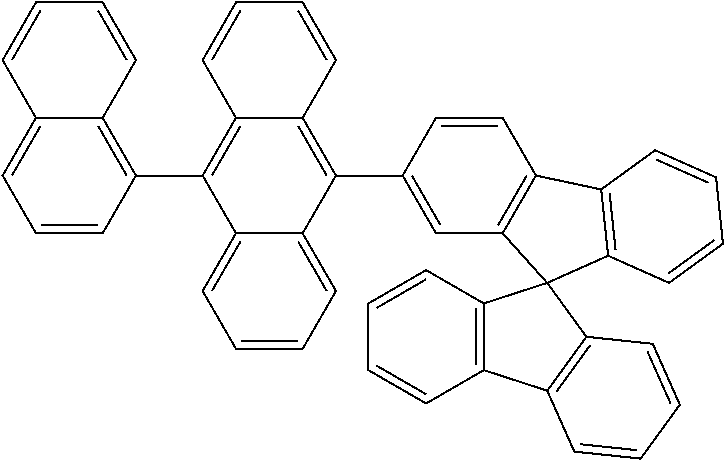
C12=C(C3=C4C(=CC=C3)C=CC=C4)C3=CC=CC=C3C(C3=CC4=C(C=C3)C3=C(C=CC=C3)C43C4=C(C5=C3C=CC=C5)C=CC=C4)=C1C=CC=C2
